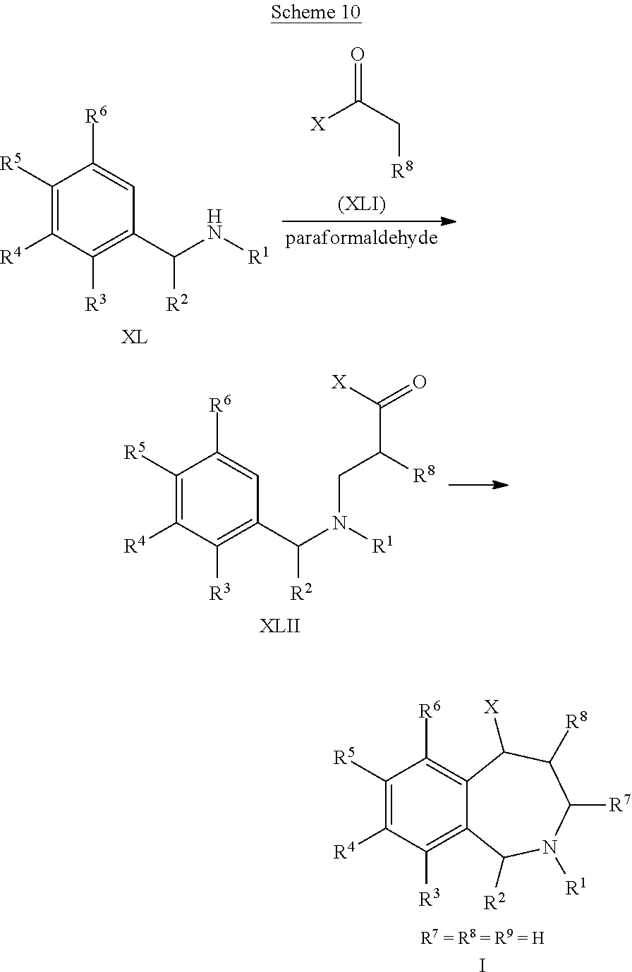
C1([R5])=C([R4])C([R3])=C2C(=C1[R6])C([X])C([R8])C([R7])N([R1])C2[R2].I.C1([R5])=C([R4])C([R3])=C(C(N[R1])[R2])C=C1[R6].[X]C(C[R8])=O.C1([R5])=C([R4])C([R3])=C(C(N([R1])CC([R8])C([X])=O)[R2])C=C1[R6]
